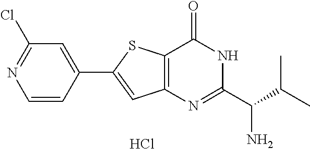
C12=C(SC(C3=CC(Cl)=NC=C3)=C1)C(=O)NC(C(C(C)C)N)=N2.Cl
